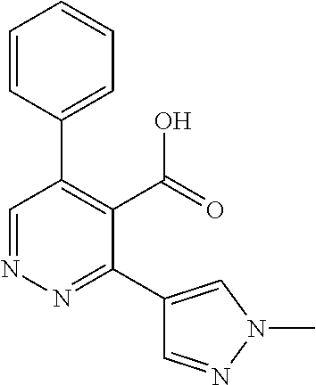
C1=CC(C2=C(C(=O)O)C(C3=CN(C)N=C3)=NN=C2)=CC=C1
